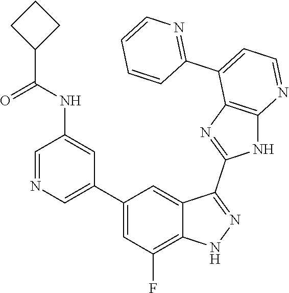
C1=NC=C(C2=CC(F)=C3C(=C2)C(C2=NC4=C(N2)N=CC=C4C2=NC=CC=C2)=NN3)C=C1NC(=O)C1CCC1
